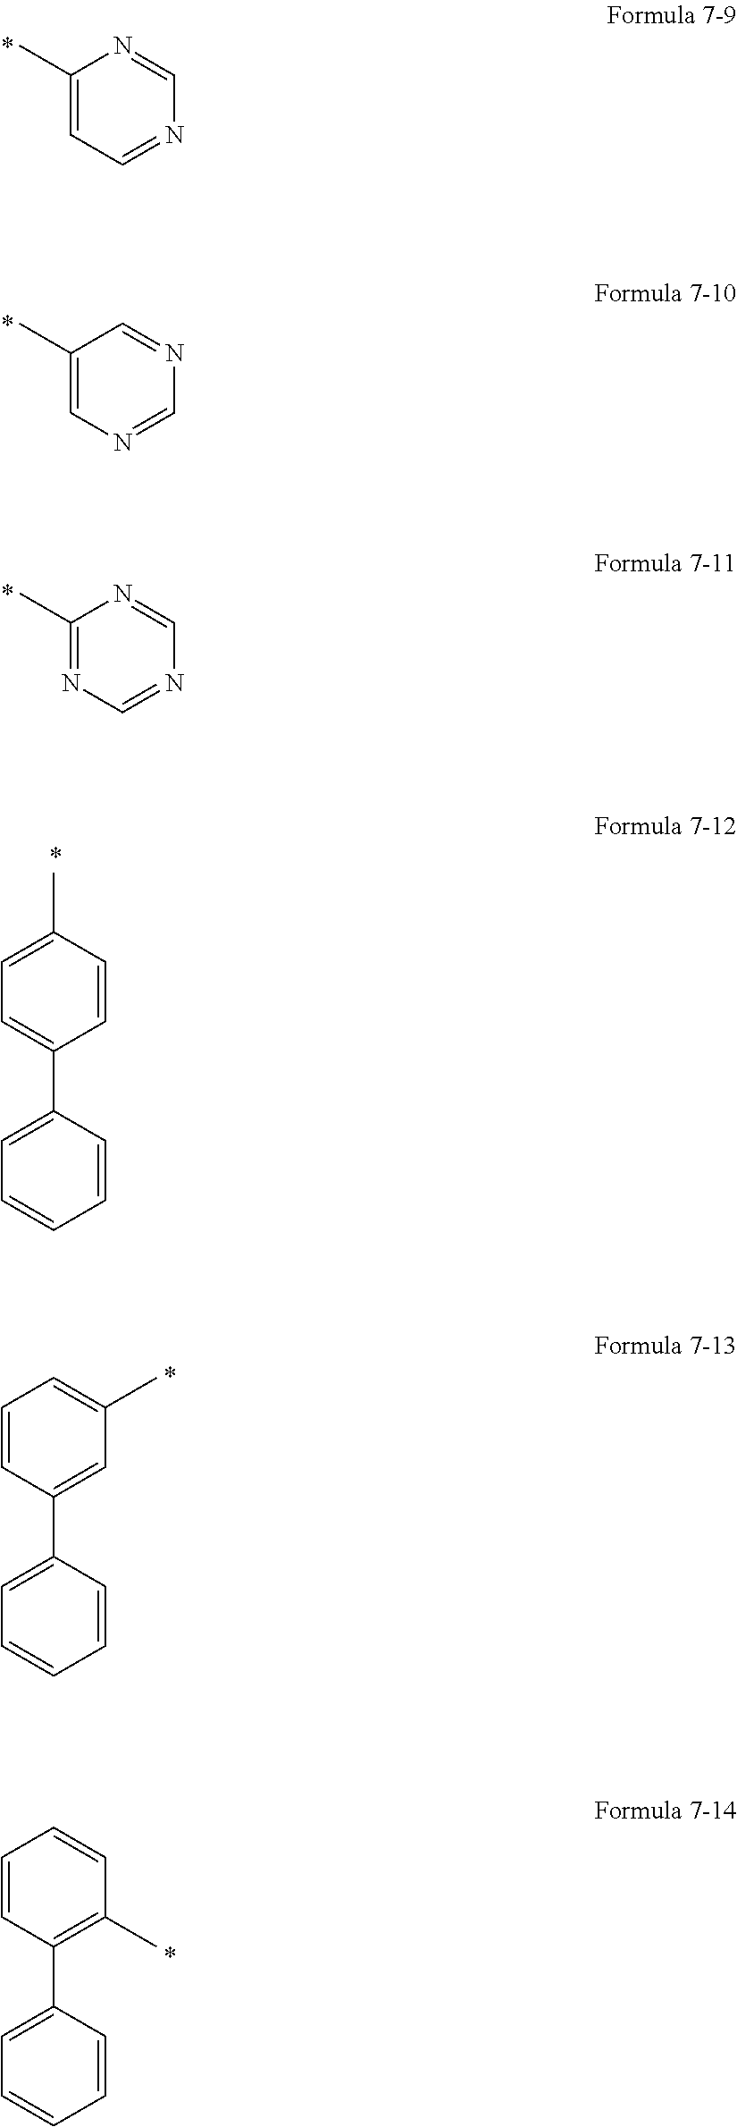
C1(C)=CC=NC=N1.C1(C)=CN=CN=C1.C1(C)=NC=NC=N1.C1=CC(C)=CC=C1C1=CC=CC=C1.C1=C(C2=CC=CC=C2)C=CC=C1C.C1(C)=C(C2=CC=CC=C2)C=CC=C1
